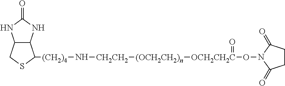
C12C(NC(=O)N1)C([(CH2)4]N[CH2CH2][(OCH2CH2)n][OCH2CH2C](=O)ON1C(=O)CCC1=O)SC2
